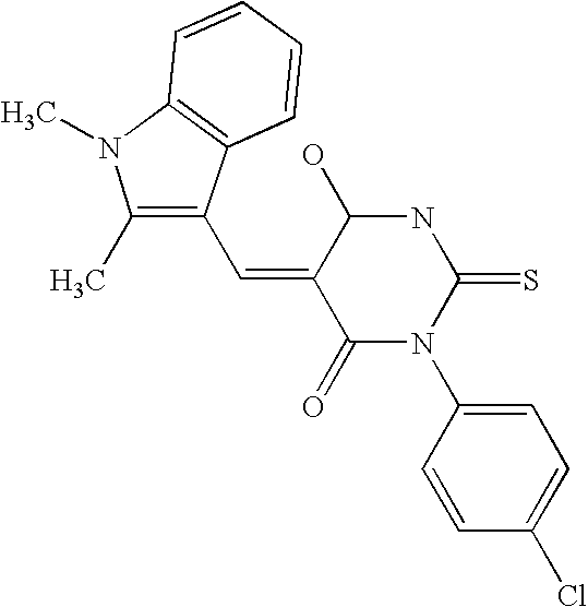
C12=C(C(C=C3C(=O)N(C4=CC=C(Cl)C=C4)C(=S)NC3O)=C(C)N1C)C=CC=C2
